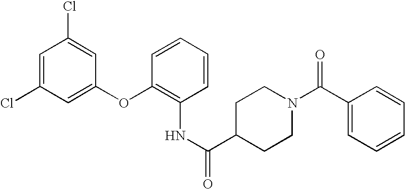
C1=C(Cl)C=C(OC2=C(NC(=O)C3CCN(C(C4=CC=CC=C4)=O)CC3)C=CC=C2)C=C1Cl
